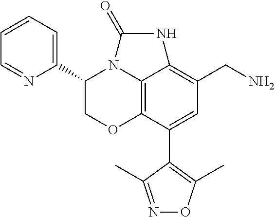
C12=C3C(C4=C(C)ON=C4C)=CC(CN)=C1NC(=O)N2C(C1=CC=CC=N1)CO3
